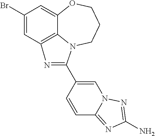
C1(Br)=CC2=C3C(=C1)OCCCN3C(C1=CN3C(=NC(N)=N3)C=C1)=N2
